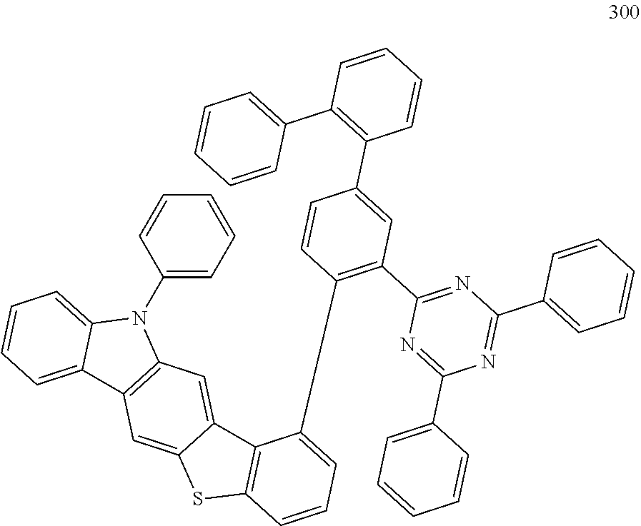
S1C2=C(C3=CC4=C(C=C13)C1=CC=CC=C1N4C1=CC=CC=C1)C(C1=C(C3=NC(C4=CC=CC=C4)=NC(C4=CC=CC=C4)=N3)C=C(C3=C(C4=CC=CC=C4)C=CC=C3)C=C1)=CC=C2
